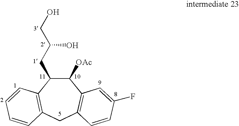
C1([OAc])C(CC(CO)O)C2=C(CC3=C1C=C(F)C=C3)C=CC=C2
